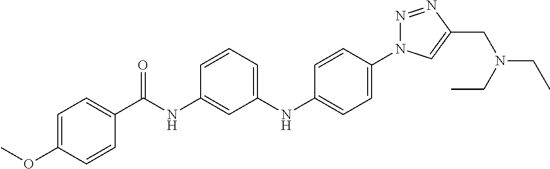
C1=CC(N2N=NC(CN(CC)CC)=C2)=CC=C1NC1=CC=CC(NC(C2=CC=C(OC)C=C2)=O)=C1
